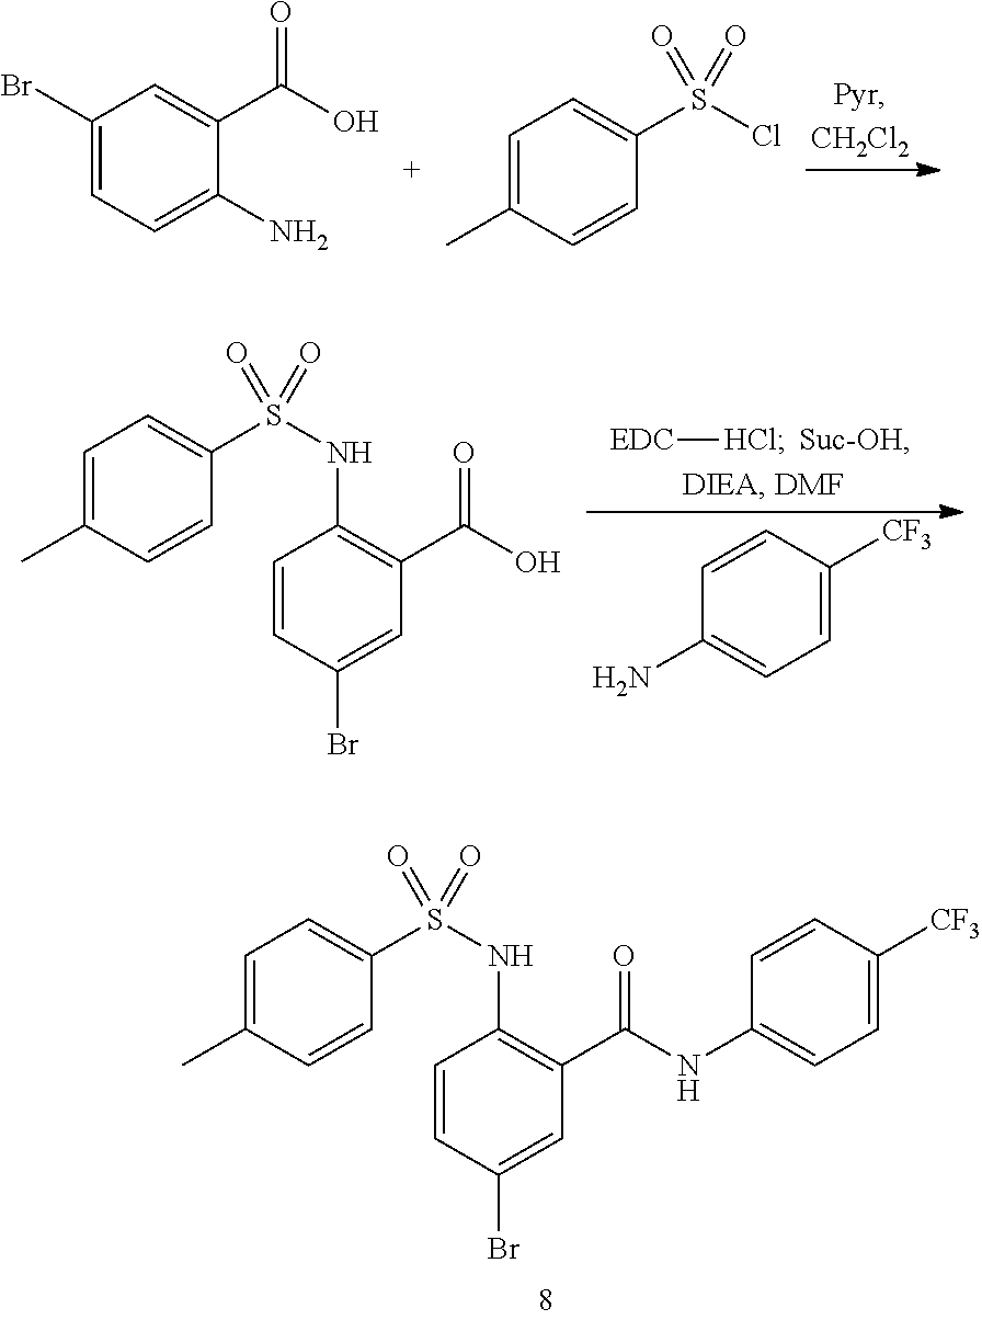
C1(Br)=CC=C(N)C(C(O)=O)=C1.C1=C(C)C=CC(S(Cl)(=O)=O)=C1.C1=CC(Br)=CC(C(NC2=CC=C([CF3])C=C2)=O)=C1NS(C1=CC=C(C)C=C1)(=O)=O.C1=CC(Br)=CC(C(O)=O)=C1NS(C1=CC=C(C)C=C1)(=O)=O.C1=CC([CF3])=CC=C1N.[EDC][HCl].[Suc-OH]
